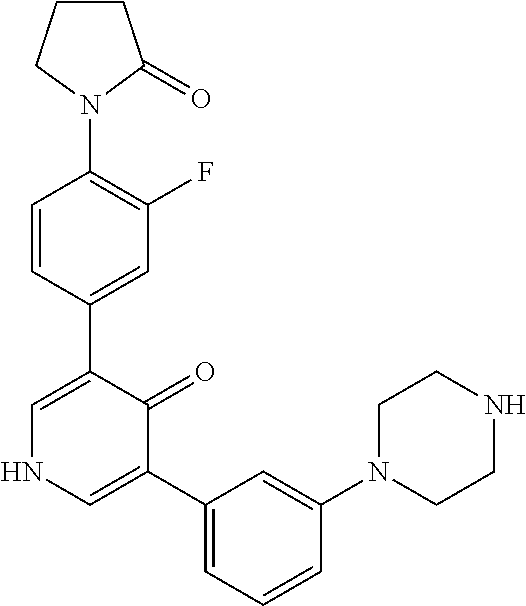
C1(N2C(=O)CCC2)=C(F)C=C(C2=CNC=C(C3=CC=CC(N4CCNCC4)=C3)C2=O)C=C1
